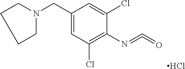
C1(CN2CCCC2)=CC(Cl)=C(N=C=O)C(Cl)=C1.Cl
